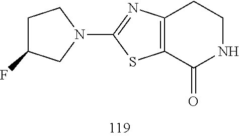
C1CC2=C(C(=O)N1)SC(N1CCC(F)C1)=N2
